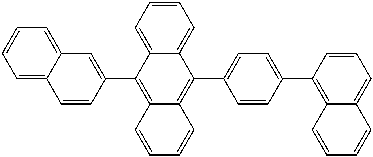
C1=C2C(=CC=C1)C=C(C1=C3C(=C(C4=CC=C(C5=C6C(=CC=C5)C=CC=C6)C=C4)C4=CC=CC=C41)C=CC=C3)C=C2
